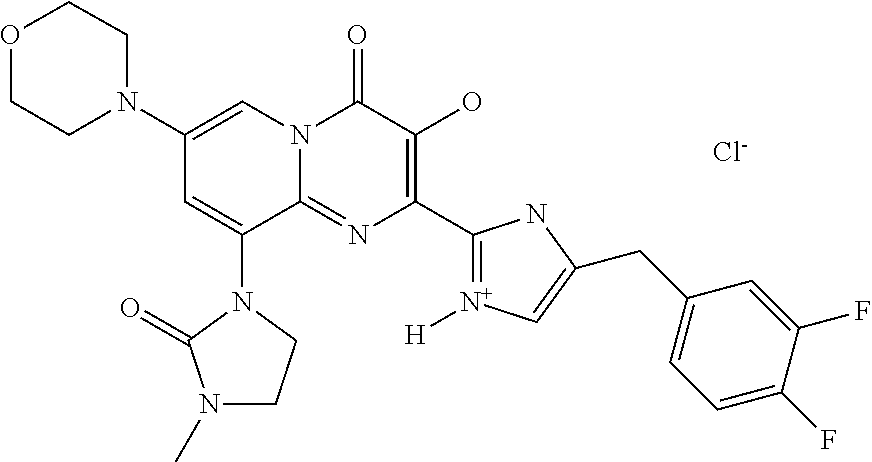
C1N(C2=CN3C(=NC(C4=[N+]([H])C=C(CC5=CC=C(F)C(F)=C5)N4)=C(O)C3=O)C(N3C(=O)N(C)CC3)=C2)CCOC1.[Cl-]
